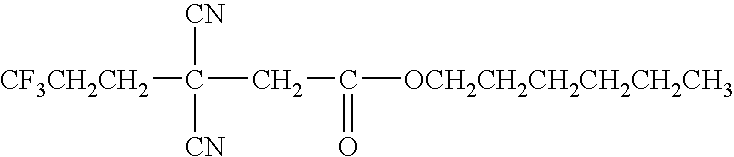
[CF3CH2CH2]C([CN])([CN])CC(=O)[OCH2CH2CH2CH2CH2CH3]
